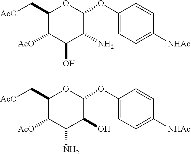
C1(C[AcO])C([AcO])C(O)C(N)C(OC2=CC=C([NHAc])C=C2)O1.C1(C[AcO])C([AcO])C(N)C(O)C(OC2=CC=C([NHAc])C=C2)O1
